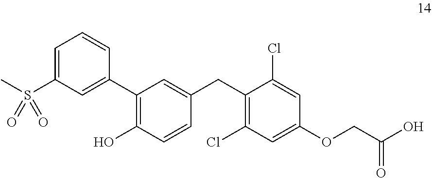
C1=C(S(C)(=O)=O)C=C(C2=C(O)C=CC(CC3=C(Cl)C=C(OCC(O)=O)C=C3Cl)=C2)C=C1
